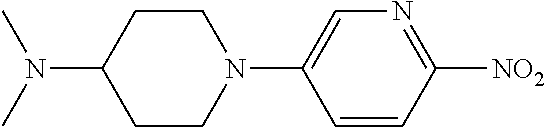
CN(C)C1CCN(C2=CN=C([NO2])C=C2)CC1
